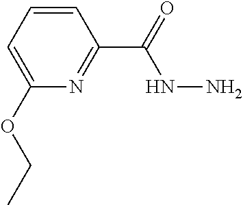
C1=CC=C(OCC)N=C1C(=O)NN
